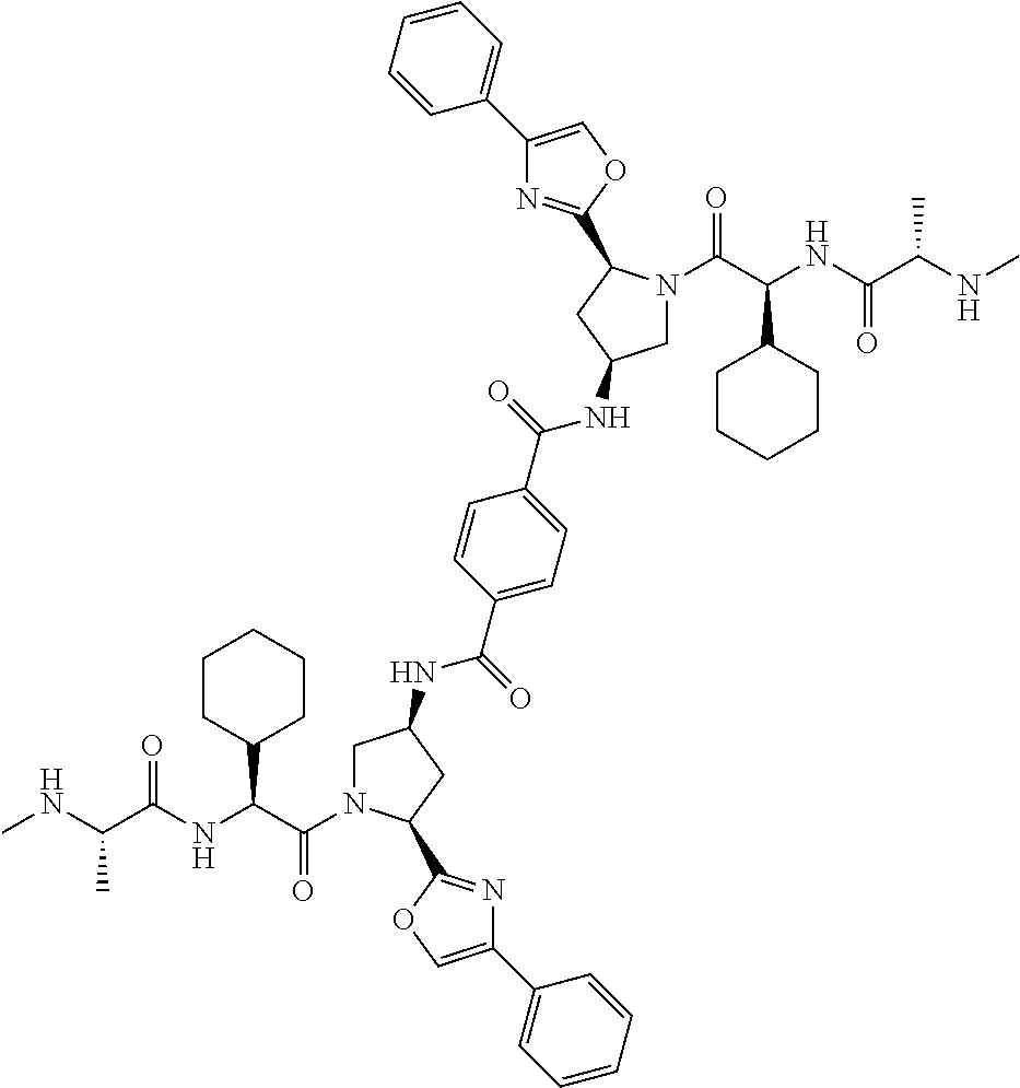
CNC(C(NC(C(=O)N1CC(NC(C2=CC=C(C(=O)NC3CN(C(C(NC(C(NC)C)=O)C4CCCCC4)=O)C(C4=NC(C5=CC=CC=C5)=CO4)C3)C=C2)=O)CC1C1=NC(C2=CC=CC=C2)=CO1)C1CCCCC1)=O)C
